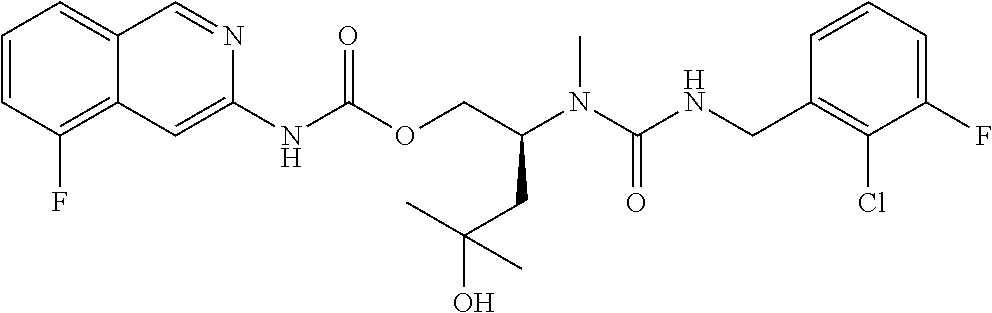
C1=CC(CNC(N(C(COC(NC2=CC3=C(F)C=CC=C3C=N2)=O)CC(O)(C)C)C)=O)=C(Cl)C(F)=C1
